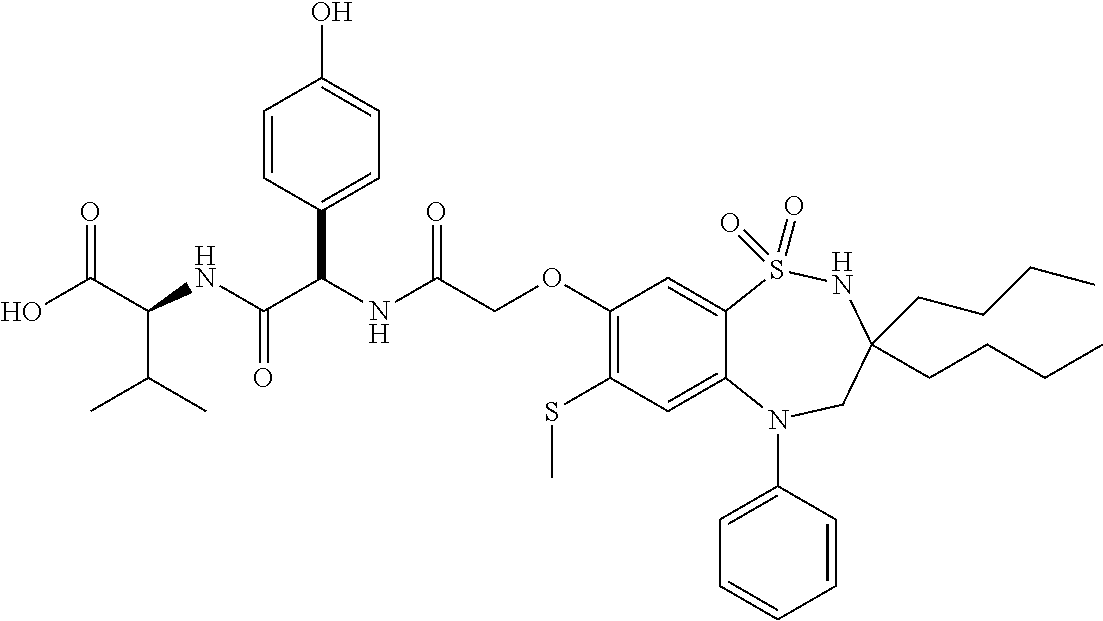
OC(C(NC(C(NC(=O)COC1=C(SC)C=C2C(=C1)S(=O)(=O)NC(CCCC)(CCCC)CN2C1=CC=CC=C1)C1=CC=C(O)C=C1)=O)C(C)C)=O
